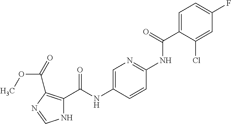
N1C(C(NC2=CN=C(NC(C3=CC=C(F)C=C3Cl)=O)C=C2)=O)=C(C(=O)OC)N=C1
